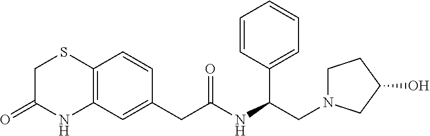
C12=C(C=C(CC(NC(CN3CCC(O)C3)C3=CC=CC=C3)=O)C=C1)NC(=O)CS2
